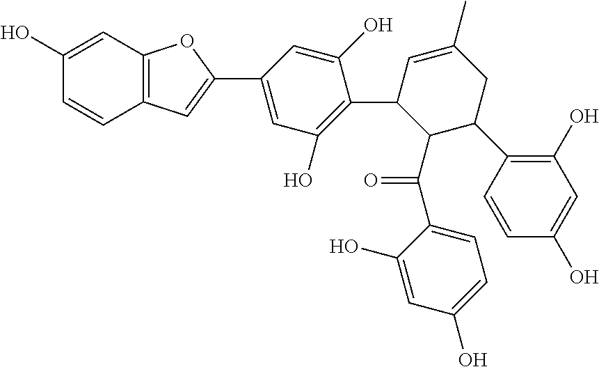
C1=CC2=C(C=C1O)OC(C1=CC(O)=C(C3C(C(C4=CC=C(O)C=C4O)=O)C(C4=C(O)C=C(O)C=C4)CC(C)=C3)C(O)=C1)=C2
